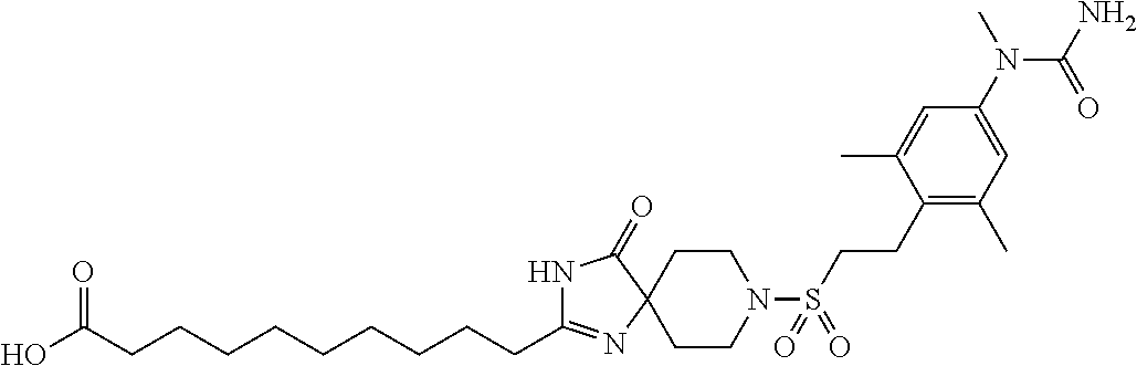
C1CN(S(=O)(=O)CCC2=C(C)C=C(N(C(=O)N)C)C=C2C)CCC12N=C(CCCCCCCCCC(O)=O)NC2=O
